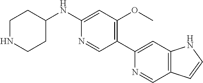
N1=CC(C2=CC3=C(C=N2)C=CN3)=C(OC)C=C1NC1CCNCC1
